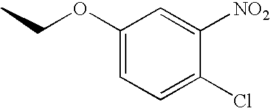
CCOC1=CC=C(Cl)C([NO2])=C1
